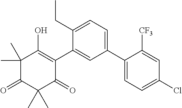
C1(C2=CC=C(Cl)C=C2[CF3])=CC=C(CC)C(C2=C(O)C(C)(C)C(=O)C(C)(C)C2=O)=C1
